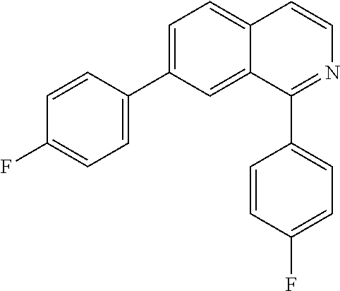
C1=CC(C2=CC=C3C(=C2)C(C2=CC=C(F)C=C2)=NC=C3)=CC=C1F
